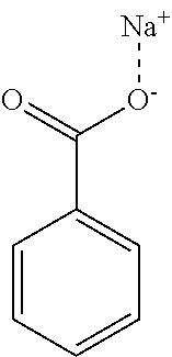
C1=CC=CC=C1C(=O)[O-][Na]
